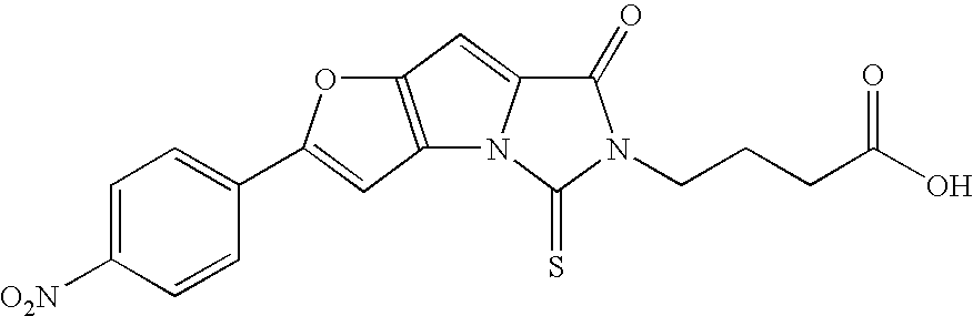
C1=C([O2N])C=CC(C2=CC3=C(C=C4N3C(=S)N(CCCC(O)=O)C4=O)O2)=C1
